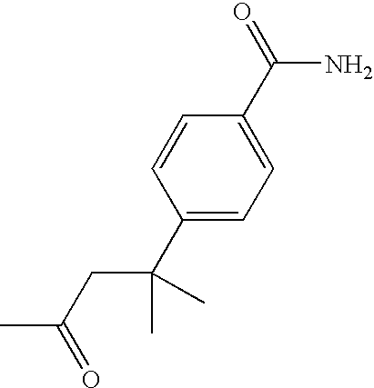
C1(C(CC(C)=O)(C)C)=CC=C(C(=O)N)C=C1
